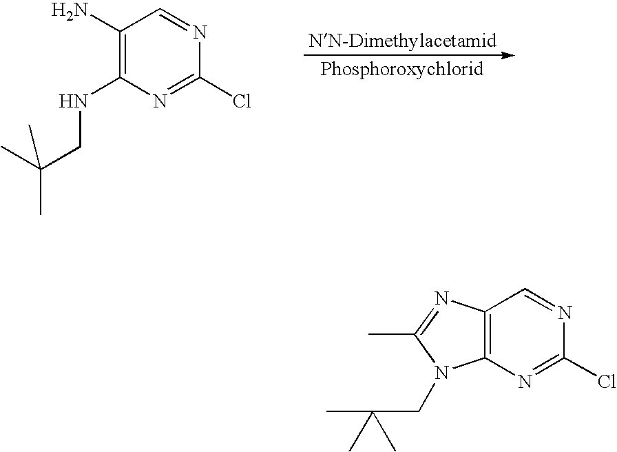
NC1=C(NCC(C)(C)C)N=C(Cl)N=C1.C12=C(N=C(Cl)N=C1)N(CC(C)(C)C)C(C)=N2
